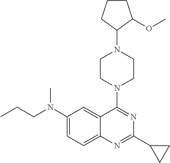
C12=CC=C(N(CCC)C)C=C1C(N1CCN(C3C(OC)CCC3)CC1)=NC(C1CC1)=N2
